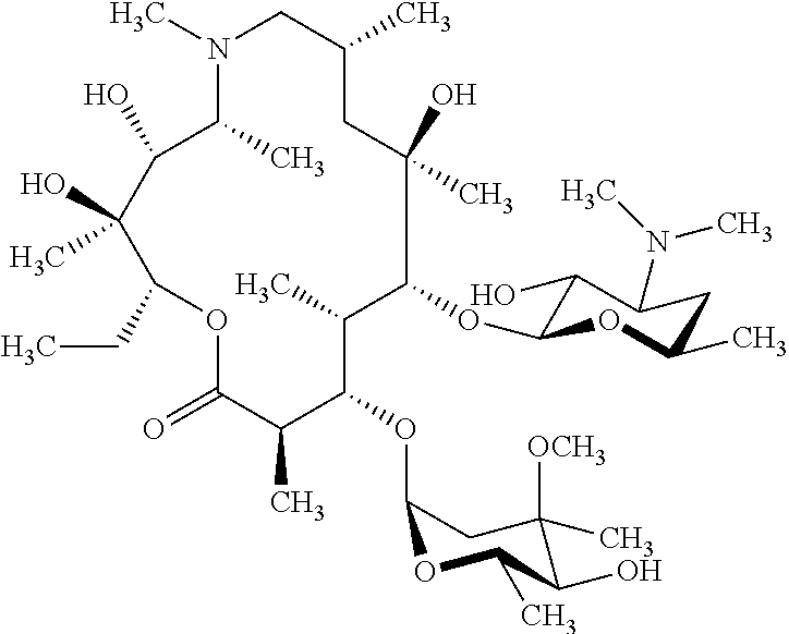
C1(O)(C)C(O)C(C)N(C)CC(C)CC(C)(O)C(OC2C(O)C(N(C)C)CC(C)O2)C(C)C(OC2CC([OCH3])(C)C(O)C(C)O2)C(C)C(=O)OC1CC
